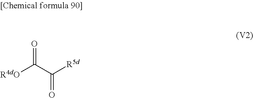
O=C(C([R5d])=O)[R4dO]
